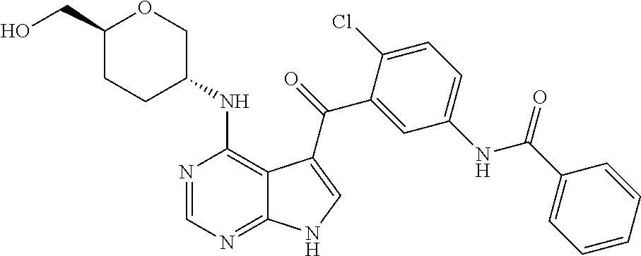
C1=C(NC(C2=CC=CC=C2)=O)C=C(C(=O)C2=CNC3=NC=NC(NC4COC(CO)CC4)=C32)C(Cl)=C1
